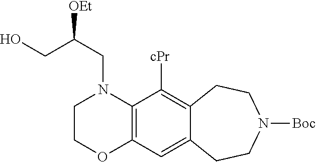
C1COC2=C(N1CC([OEt])CO)C([cPr])=C1C(=C2)CCN([Boc])CC1
